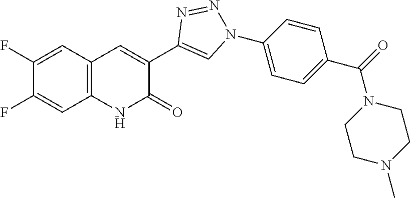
C1(F)=CC2=C(C=C1F)C=C(C1=CN(C3=CC=C(C(=O)N4CCN(C)CC4)C=C3)N=N1)C(=O)N2
